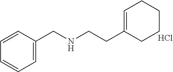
C1=CC=C(CNCCC2=CCCCC2)C=C1.Cl
